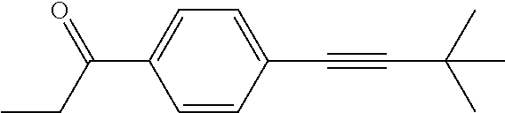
CC(C)(C#CC1=CC=C(C(CC)=O)C=C1)C
